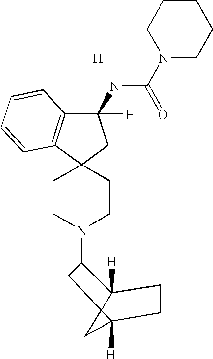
C1CN(C2C3([H])C4(C([H])(C4)CC3)C2)CCC12CC([H])(NC(=O)N1CCCCC1)C1=C2C=CC=C1.[H]
